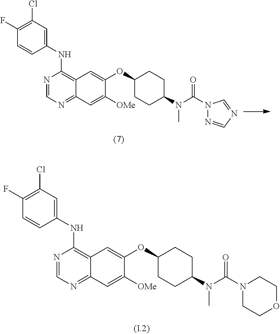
C1(NC2=C3C(=NC=N2)C=C([OMe])C(OC2CCC(N(C)C(=O)N4N=CN=C4)CC2)=C3)=CC(Cl)=C(F)C=C1.C1(NC2=C3C(=NC=N2)C=C([OMe])C(OC2CCC(N(C)C(=O)N4CCOCC4)CC2)=C3)=CC(Cl)=C(F)C=C1
